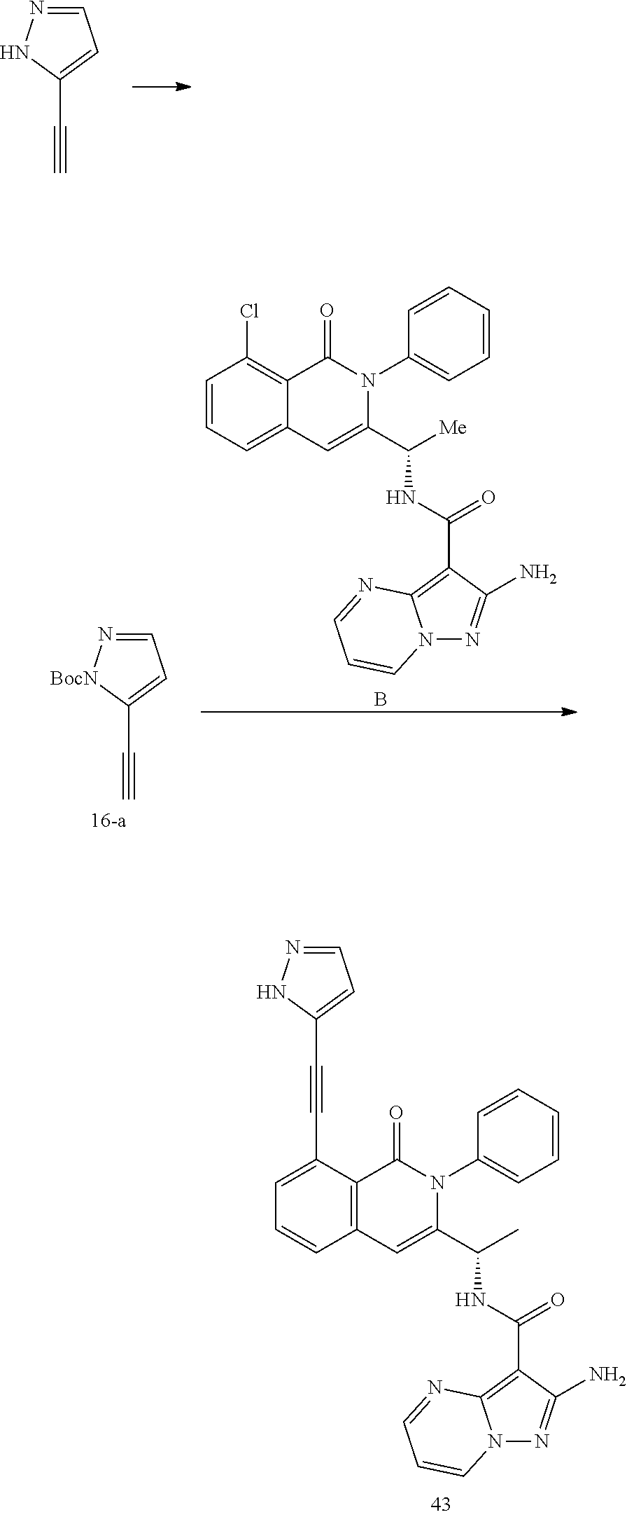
C1=NNC(C#C)=C1.C1=CC=C2C(=C1Cl)C(=O)N(C1=CC=CC=C1)C(C([Me])NC(=O)C1=C3N(N=C1N)C=CC=N3)=C2.B.C1=N[BocN]C(C#C)=C1.C1=C(C#CC2=CC=NN2)C2=C(C=C1)C=C(C(C)NC(=O)C1=C3N(N=C1N)C=CC=N3)N(C1=CC=CC=C1)C2=O
